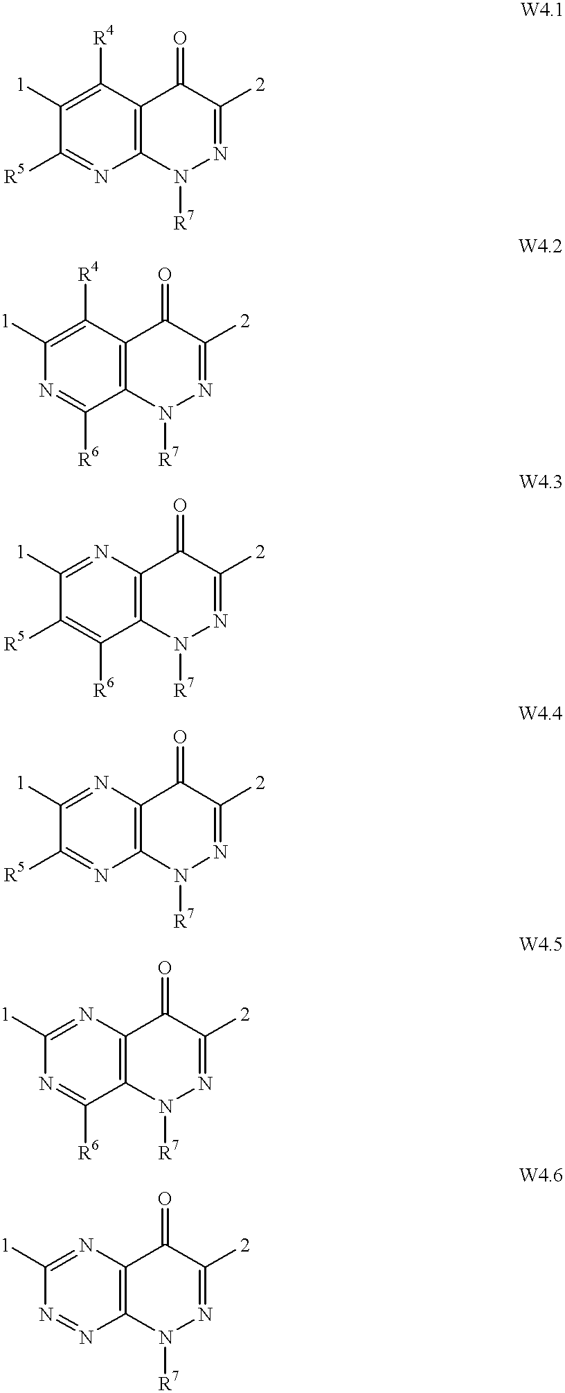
C1([1])=C([R4])C2=C(N=C1[R5])N([R7])N=C([2])C2=O.C1([1])=C([R4])C2=C(C([R6])=N1)N([R7])N=C([2])C2=O.C1([1])=NC2=C(C([R6])=C1[R5])N([R7])N=C([2])C2=O.C1([1])=NC2=C(N=C1[R5])N([R7])N=C([2])C2=O.C1([1])=NC2=C(C([R6])=N1)N([R7])N=C([2])C2=O.C1([1])=NC2=C(N=N1)N([R7])N=C([2])C2=O
